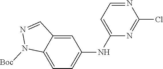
N1=CC2=CC(NC3=CC=NC(Cl)=N3)=CC=C2N1[Boc]
